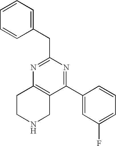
C1CNCC2=C1N=C(CC1=CC=CC=C1)N=C2C1=CC(F)=CC=C1
